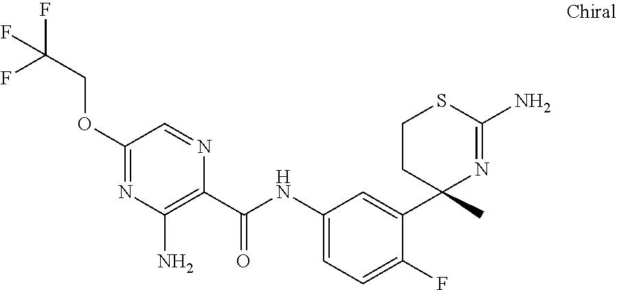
C1CC(C)(C2=CC(NC(C3=C(N)N=C(OCC(F)(F)F)C=N3)=O)=CC=C2F)N=C(N)S1
